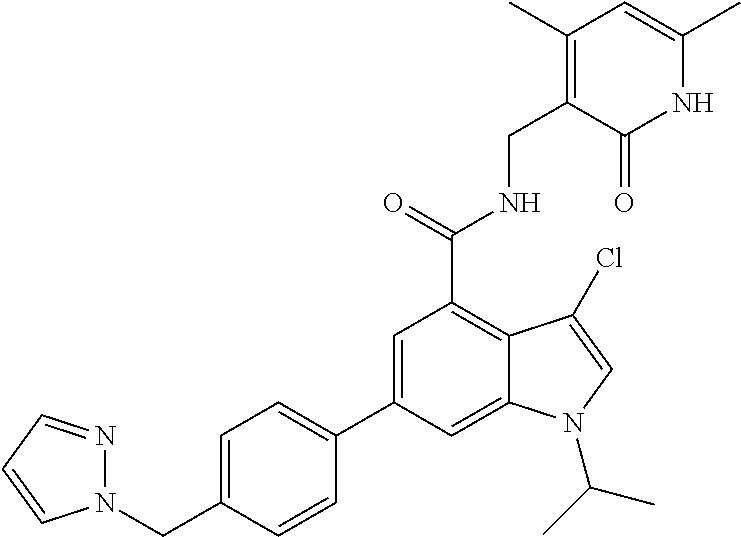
N1C(C)=CC(C)=C(CNC(C2=C3C(=CC(C4=CC=C(CN5N=CC=C5)C=C4)=C2)N(C(C)C)C=C3Cl)=O)C1=O
